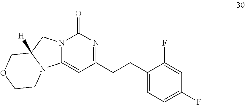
C(CC1=NC(=O)N2C(=C1)N1C([H])(C2)COCC1)C1=CC=C(F)C=C1F
